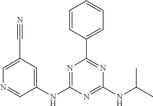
N1=C(NC2=CC(C#N)=CN=C2)N=C(NC(C)C)N=C1C1=CC=CC=C1
